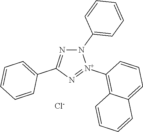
N1(C2=CC=CC=C2)N=C(C2=CC=CC=C2)N=[N+]1C1=C2C(=CC=C1)C=CC=C2.[Cl-]
